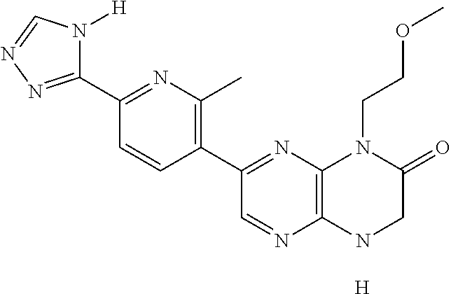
C12=C(NCC(=O)N1CCOC)N=CC(C1=C(C)N=C(C3=NN=CN3[H])C=C1)=N2.[H]
